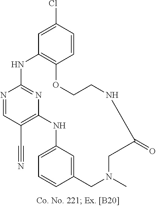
N1=CC(C#N)=C2N=C1NC1=C(C=CC(Cl)=C1)OCCNC(=O)CN(C)CC1=CC(=CC=C1)N2
